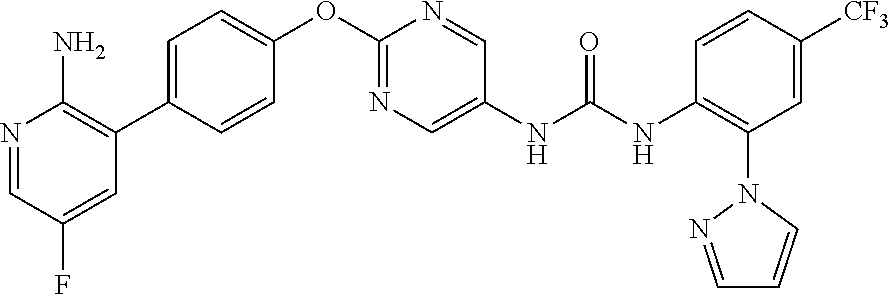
C1=CC(C2=C(N)N=CC(F)=C2)=CC=C1OC1=NC=C(NC(NC2=C(N3C=CC=N3)C=C([CF3])C=C2)=O)C=N1
